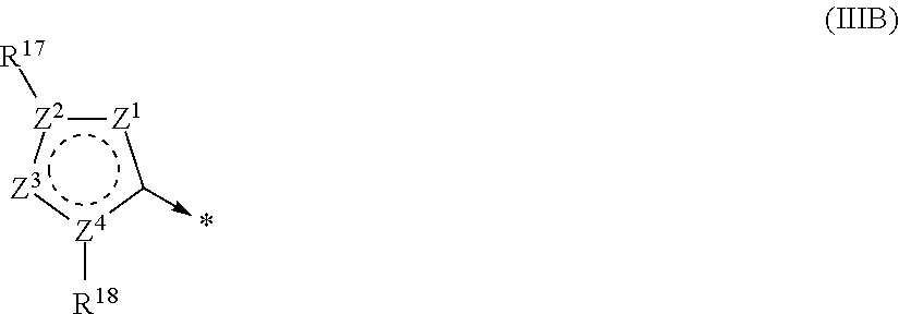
[Z1]1:[Z2]([R17]):[Z3]:[Z4]([R18])c1->*
